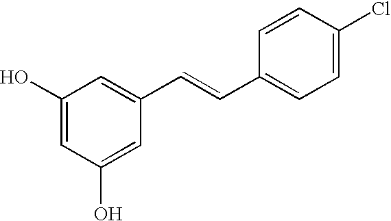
C1(O)=CC(O)=CC(C=CC2=CC=C(Cl)C=C2)=C1
